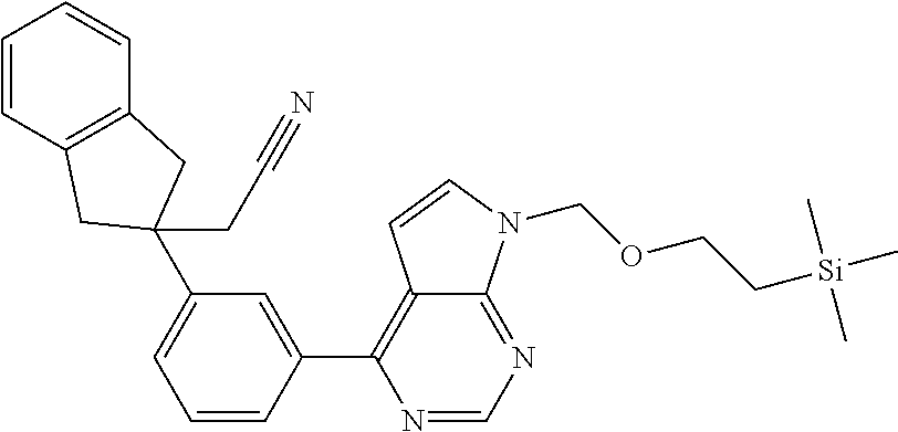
C1=CC(C2=C3C(=NC=N2)N(COCC[Si](C)(C)C)C=C3)=CC(C2(CC#N)CC3=C(C=CC=C3)C2)=C1
